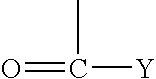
O=C([Y])C
